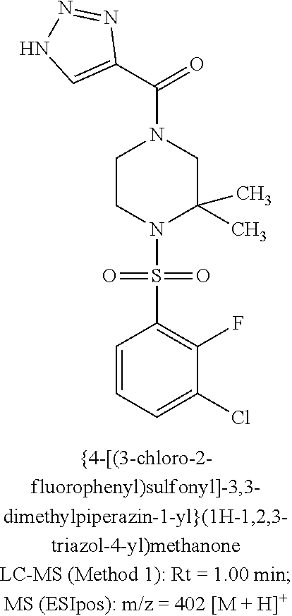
C1CN(S(=O)(=O)C2=C(F)C(Cl)=CC=C2)C(C)(C)CN1C(C1=CNN=N1)=O
